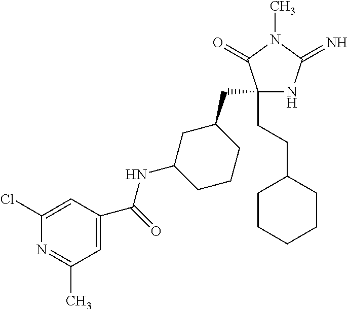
C1(CC2CC(NC(=O)C3=CC(C)=NC(Cl)=C3)CCC2)(CCC2CCCCC2)NC(=N)N(C)C1=O
